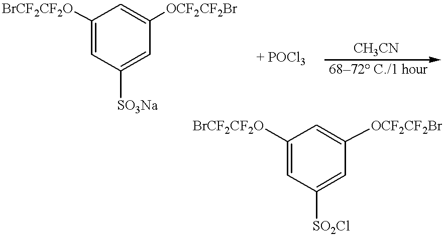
C1([BrCF2CF2O])=CC([SO3Na])=CC([OCF2CF2Br])=C1.C1([BrCF2CF2O])=CC([SO2Cl])=CC([OCF2CF2Br])=C1
